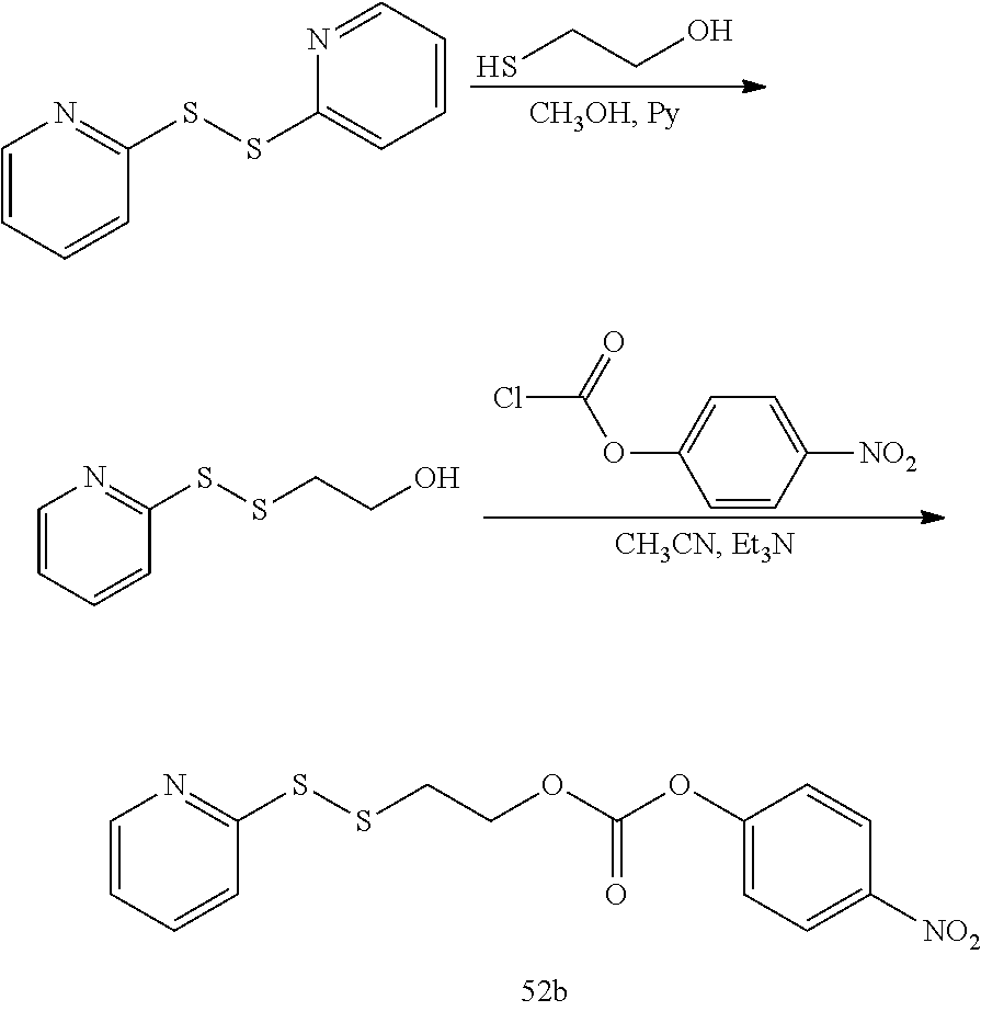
C1=CC=CC(SSCCOC(=O)OC2=CC=C([NO2])C=C2)=N1.SCCO.C1=CC=CC(SSC2=CC=CC=N2)=N1.C1=C([NO2])C=CC(OC(=O)Cl)=C1.C1=CC=CC(SSCCO)=N1
